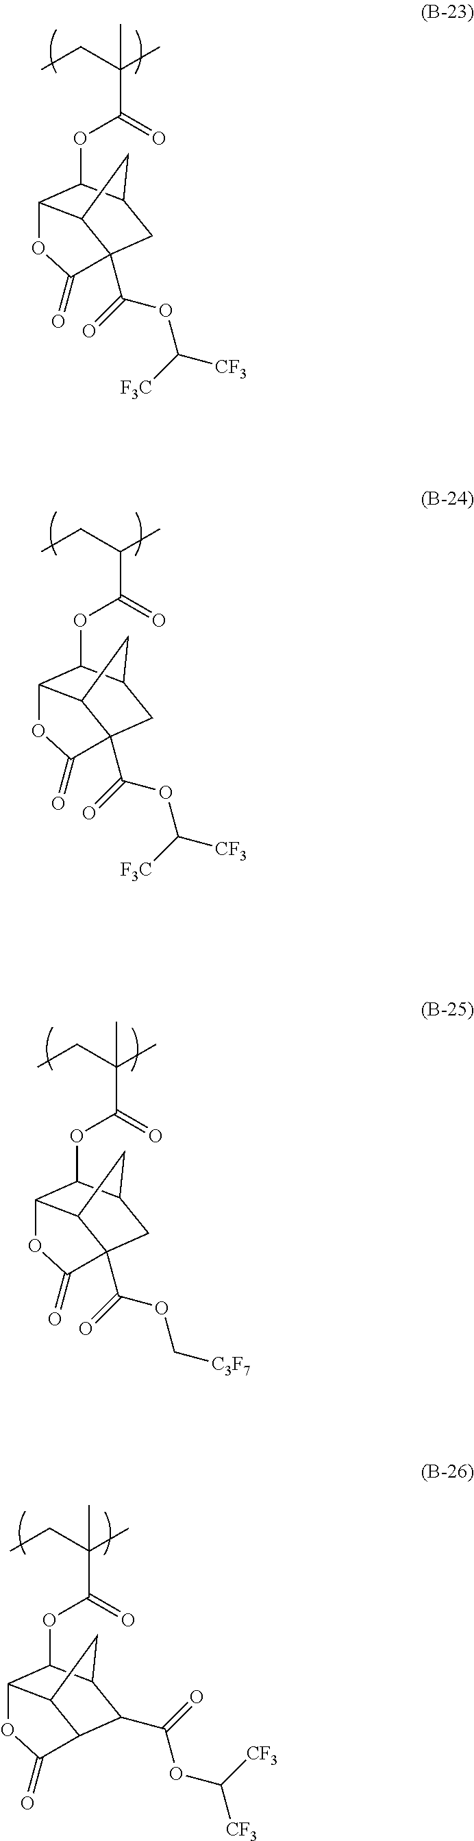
CCC(C(=O)OC1C2C3C(C(=O)OC([CF3])[F3C])(CC1C3)C(=O)O2)(C)C.CCC(C(=O)OC1C2C3C(C(=O)OC([CF3])[F3C])(CC1C3)C(=O)O2)C.CCC(C(=O)OC1C2C3C(C(=O)OC[C3F7])(CC1C3)C(=O)O2)(C)C.CCC(C(=O)OC1C2C3C(C(C(=O)OC([CF3])[CF3])C1C3)C(=O)O2)(C)C
